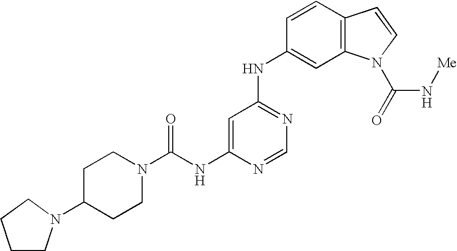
C(NC1=CC(NC2=CC3=C(C=C2)C=CN3C(=O)N[Me])=NC=N1)(N1CCC(N2CCCC2)CC1)=O
